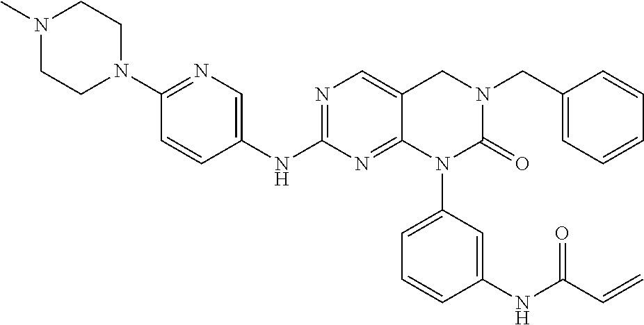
C1=CC(CN2CC3=CN=C(NC4=CN=C(N5CCN(C)CC5)C=C4)N=C3N(C3=CC=CC(NC(C=C)=O)=C3)C2=O)=CC=C1
